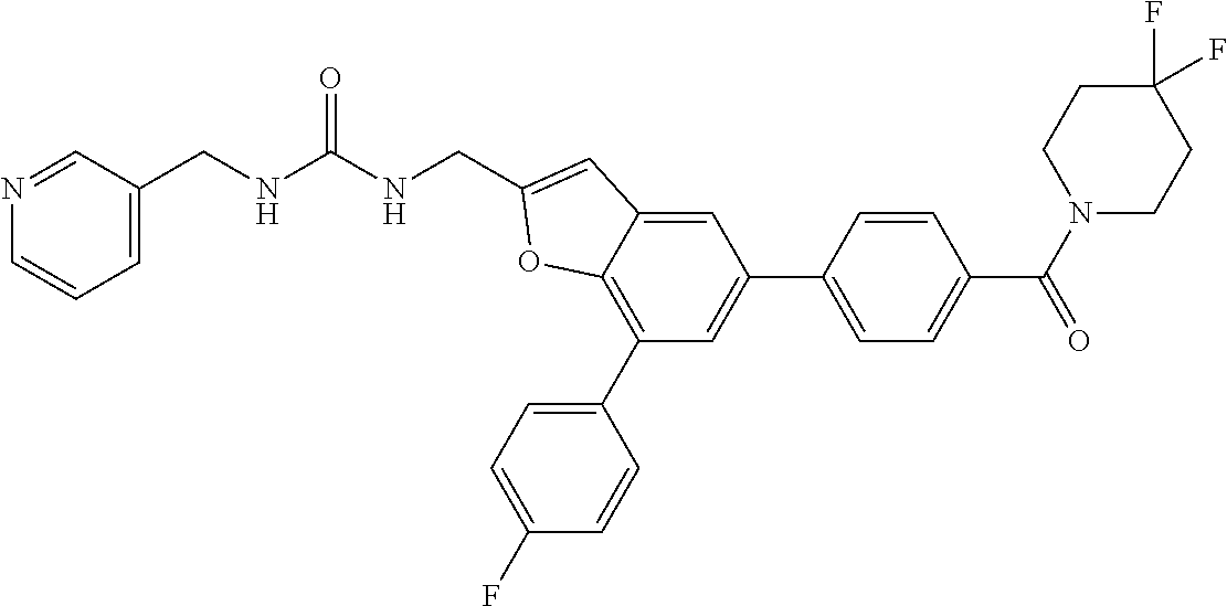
N1=CC(CNC(NCC2=CC3=CC(C4=CC=C(C(N5CCC(F)(F)CC5)=O)C=C4)=CC(C4=CC=C(F)C=C4)=C3O2)=O)=CC=C1
